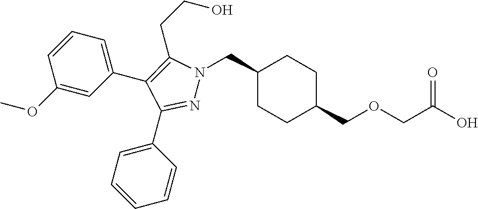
C1(CN2N=C(C3=CC=CC=C3)C(C3=CC=CC(OC)=C3)=C2CCO)CCC(COCC(O)=O)CC1
